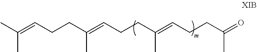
CC(=CCCC(=CCCC(=CCCC(=O)C)C)C)C
